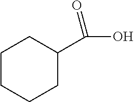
C1CCCC(C(O)=O)C1
